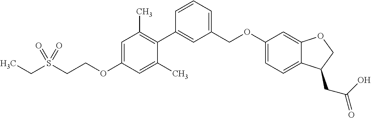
C1=C(OCCS(CC)(=O)=O)C=C(C)C(C2=CC(COC3=CC=C4C(=C3)OCC4CC(O)=O)=CC=C2)=C1C
